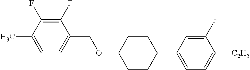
C1(F)=C(F)C(C)=CC=C1COC1CCC(C2=CC=C([C2H5])C(F)=C2)CC1
